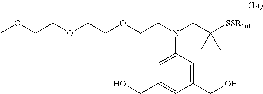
C1=C(N(CC([SSR101])(C)C)CCOCCOCCOC)C=C(CO)C=C1CO
